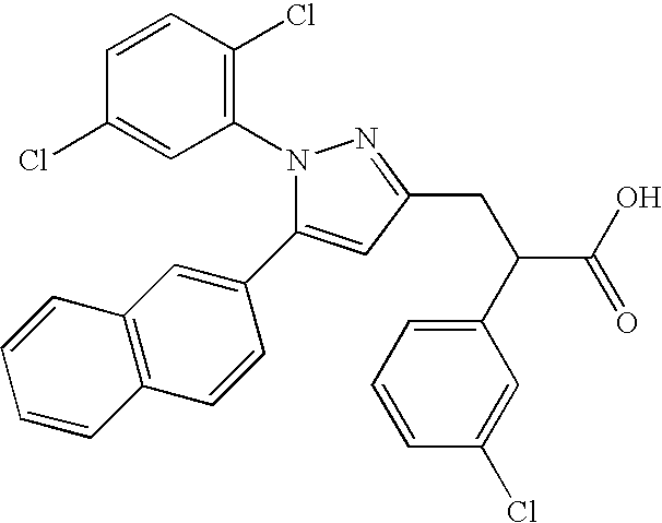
N1(C2=C(Cl)C=CC(Cl)=C2)C(C2=CC3=C(C=C2)C=CC=C3)=CC(CC(C(=O)O)C2=CC=CC(Cl)=C2)=N1
